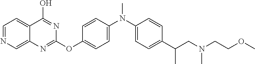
C1=CC(N(C2=CC=C(C(CN(C)CCOC)C)C=C2)C)=CC=C1OC1=NC2=CN=CC=C2C(O)=N1
